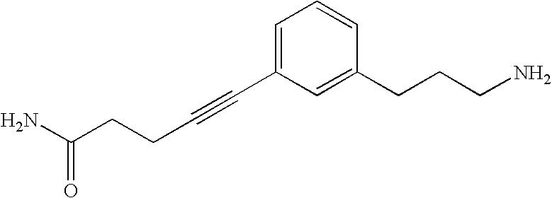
C(C(N)=O)CC#CC1=CC=CC(CCCN)=C1
